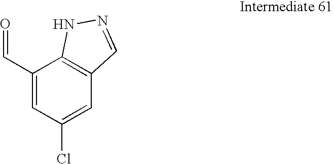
C1(C=O)=CC(Cl)=CC2=C1NN=C2
